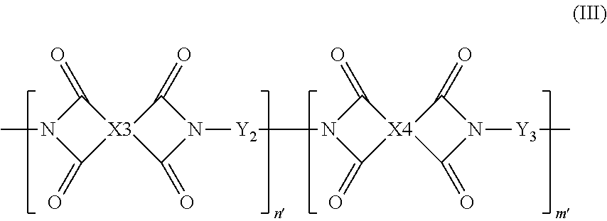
[X3]12(C(=O)N(C)C1=O)C(=O)N([Y2]N1C(=O)[X4]3(C1=O)C(=O)N([Y3]C)C3=O)C2=O
